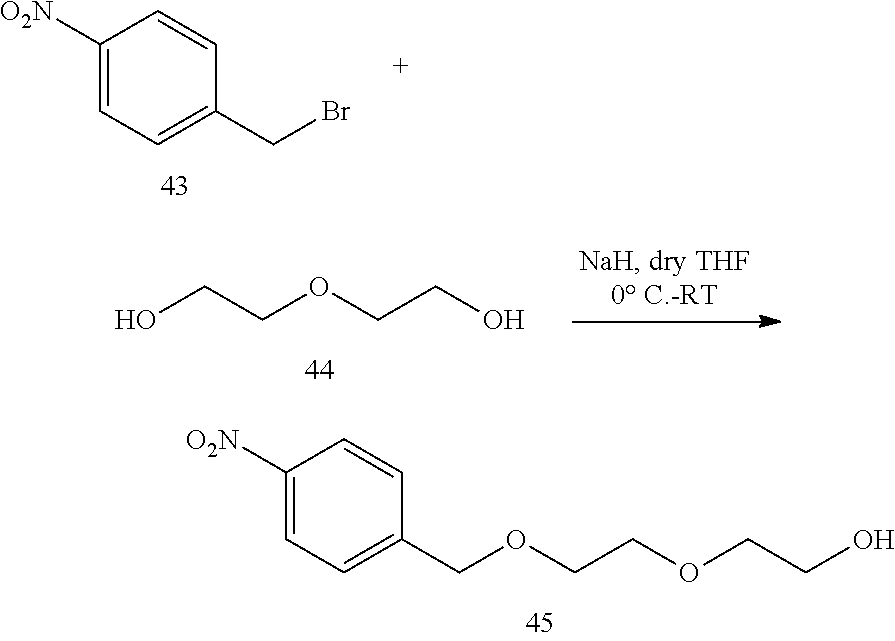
C1([O2N])=CC=C(CBr)C=C1.OCCOCCO.C1([O2N])=CC=C(COCCOCCO)C=C1
